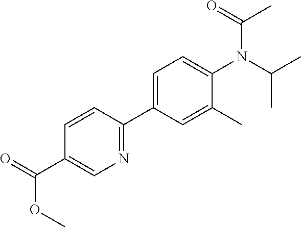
C(C1=CN=C(C2=CC=C(N(C(=O)C)C(C)C)C(C)=C2)C=C1)(=O)OC
